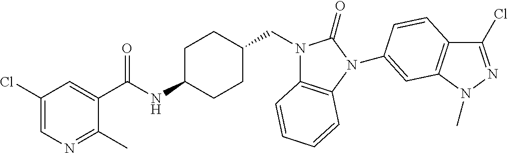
C1(Cl)=CN=C(C)C(C(NC2CCC(CN3C4=C(N(C5=CC6=C(C(Cl)=NN6C)C=C5)C3=O)C=CC=C4)CC2)=O)=C1
